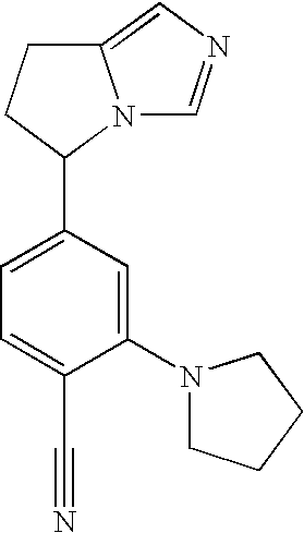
C1(N2CCCC2)=CC(C2N3C(=CN=C3)CC2)=CC=C1C#N
